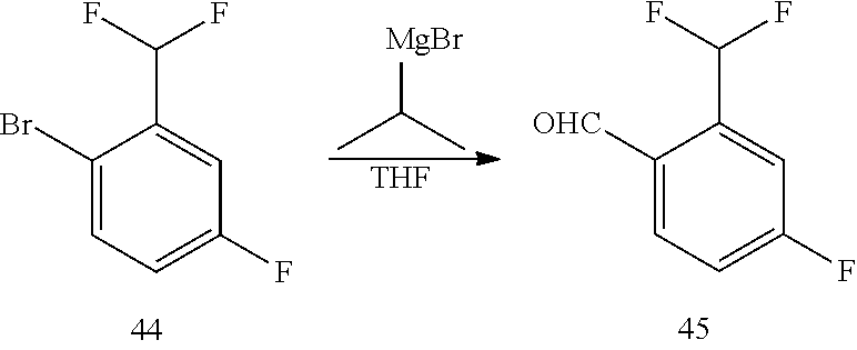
[MgBr]C(C)C.[THF].C1(Br)=CC=C(F)C=C1C(F)F.C1([OHC])=CC=C(F)C=C1C(F)F
